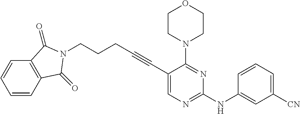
C(#CC1=CN=C(NC2=CC([CN])=CC=C2)N=C1N1CCOCC1)CCCN1C(=O)C2=C(C=CC=C2)C1=O
